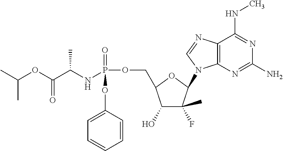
CC(OC(C(NP(=O)(OC1=CC=CC=C1)OCC1C(O)C(F)(C)C(N2C3=C(C(NC)=NC(N)=N3)N=C2)O1)C)=O)C
